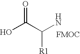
OC(C(N)[R1])=O
